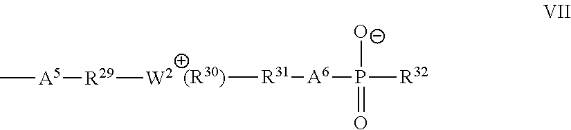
C[A5][R29][W2].[(R30)][R31][A6]P([R32])([O-])=O
